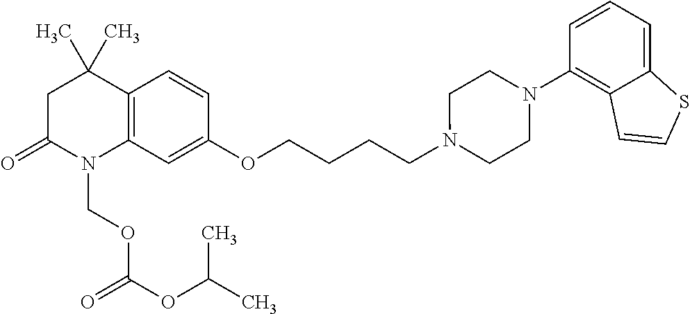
C1C(=O)N(COC(OC(C)C)=O)C2=C(C1(C)C)C=CC(OCCCCN1CCN(C3=C4C(=CC=C3)SC=C4)CC1)=C2
